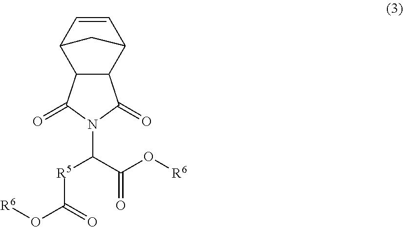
C(N1C(=O)C2C(C1=O)C1C=CC2C1)(C(O[R6])=O)[R5]C(=O)O[R6]
